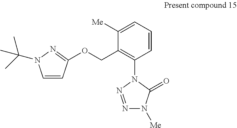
C1=CC(OCC2=C(N3N=NN([Me])C3=O)C=CC=C2[Me])=NN1C(C)(C)C
